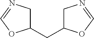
C1(CC2CN=CO2)CN=CO1
